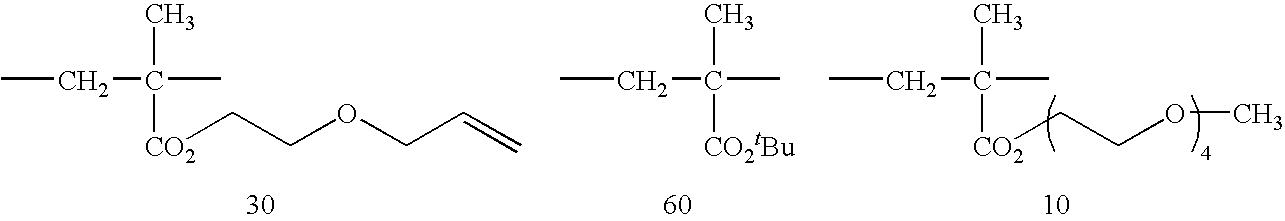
CCC(C)([CO2]CCOC)C.CCC(C)(C)[CO2]CCOCC=C.CCC(C)(C)[CO2tBu]
